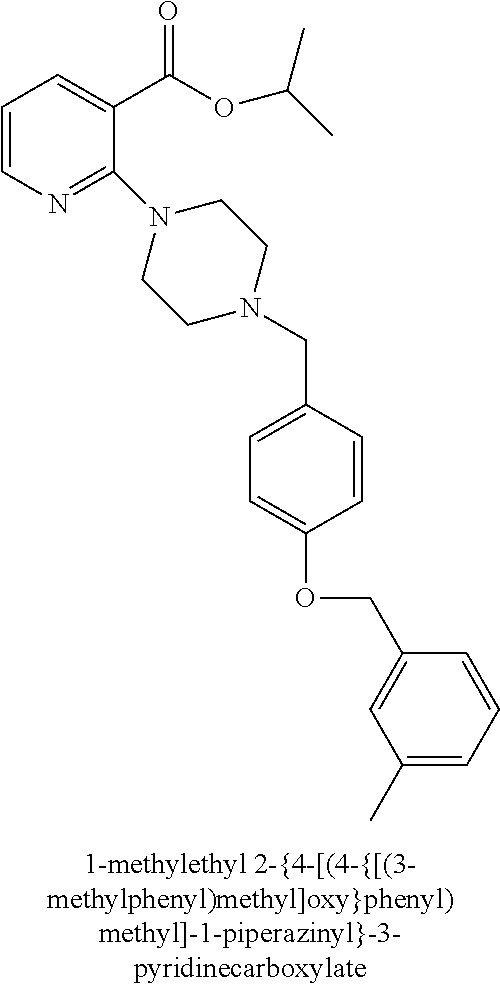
C1=CN=C(N2CCN(CC3=CC=C(OCC4=CC(C)=CC=C4)C=C3)CC2)C(C(OC(C)C)=O)=C1
